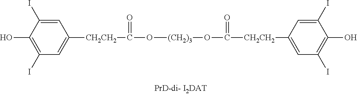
C1=C(I)C(O)=C(I)C=C1[CH2CH2]C(=O)O[(CH2)3]OC([CH2CH2]C1=CC(I)=C(O)C(I)=C1)=O
